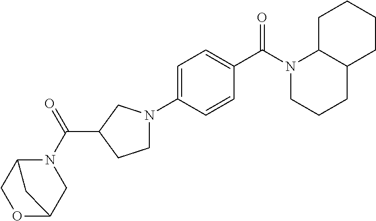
C1=C(N2CCC(C(N3C4COC(C3)C4)=O)C2)C=CC(C(N2CCCC3C2CCCC3)=O)=C1
